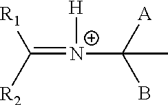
C(=[N+](C(B)([A])C)[H])([R2])[R1]
